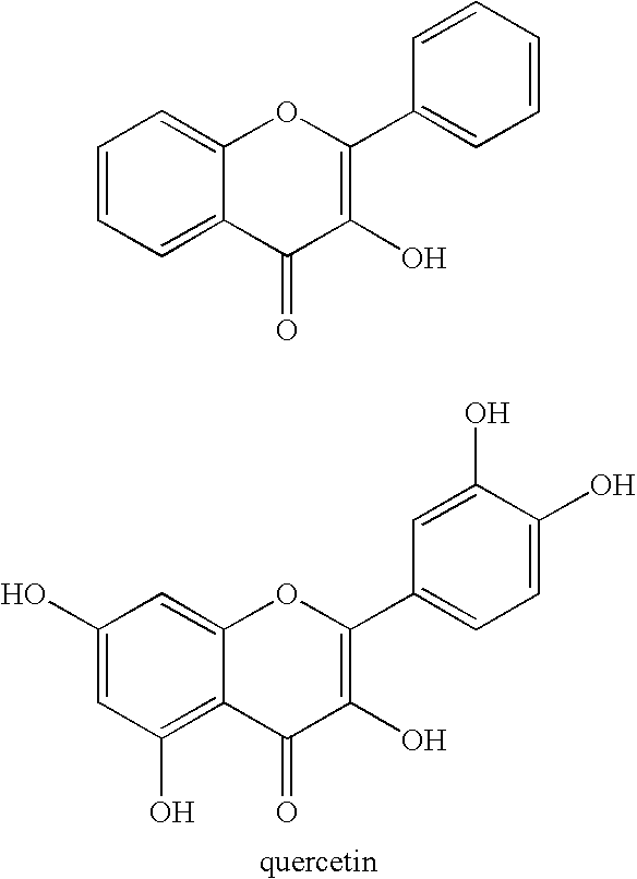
C1(O)=CC(O)=C2C(=C1)OC(C1=CC=C(O)C(O)=C1)=C(O)C2=O.C1=CC=C2C(=C1)OC(C1=CC=CC=C1)=C(O)C2=O
